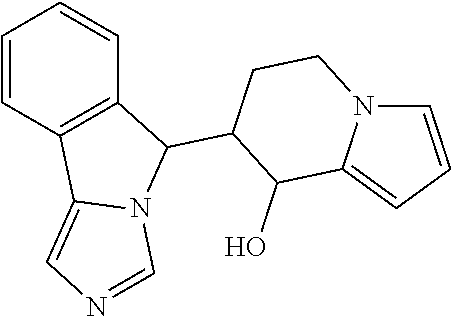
C1=CC2=C(C=C1)C(C1CCN3C=CC=C3C1O)N1C2=CN=C1
